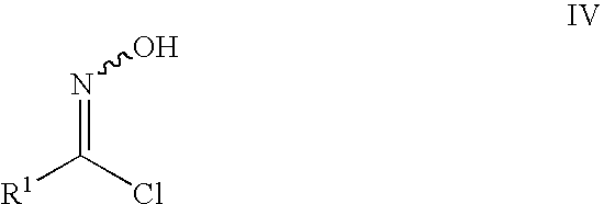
[R1]C(Cl)=NO
